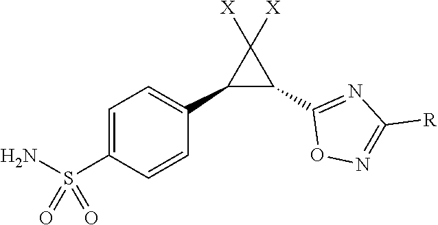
C1=C(S(N)(=O)=O)C=CC(C2C(C3=NC([R])=NO3)C2([X])[X])=C1
